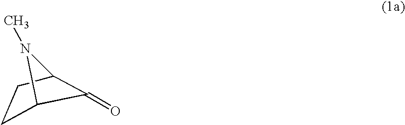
C1C2C(=O)C(C1)N2C
